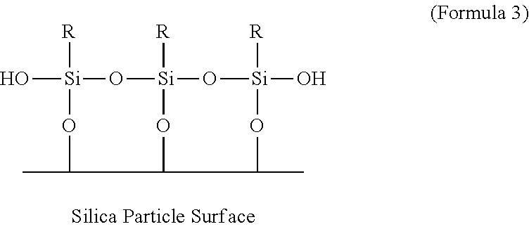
O[Si]1([R])OC(C)CC2O[Si]([R])(O1)O[Si]([R])(O)OC(C)C2
